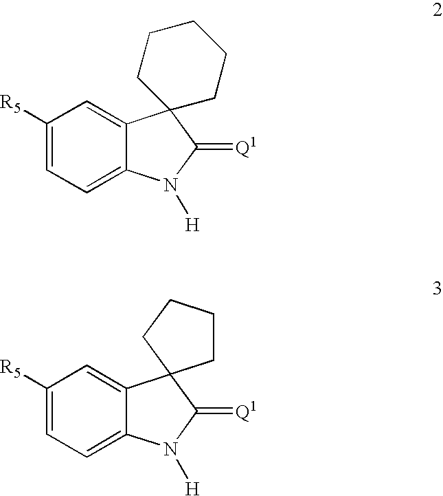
C1([R5])=CC=C2C(=C1)C1(C(=[Q1])N2[H])CCCCC1.C1([R5])=CC=C2C(=C1)C1(C(=[Q1])N2[H])CCCC1
